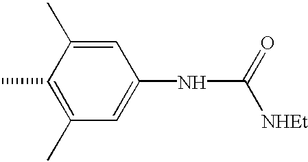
C1(C)=C(C)C=C(NC([NHEt])=O)C=C1C
